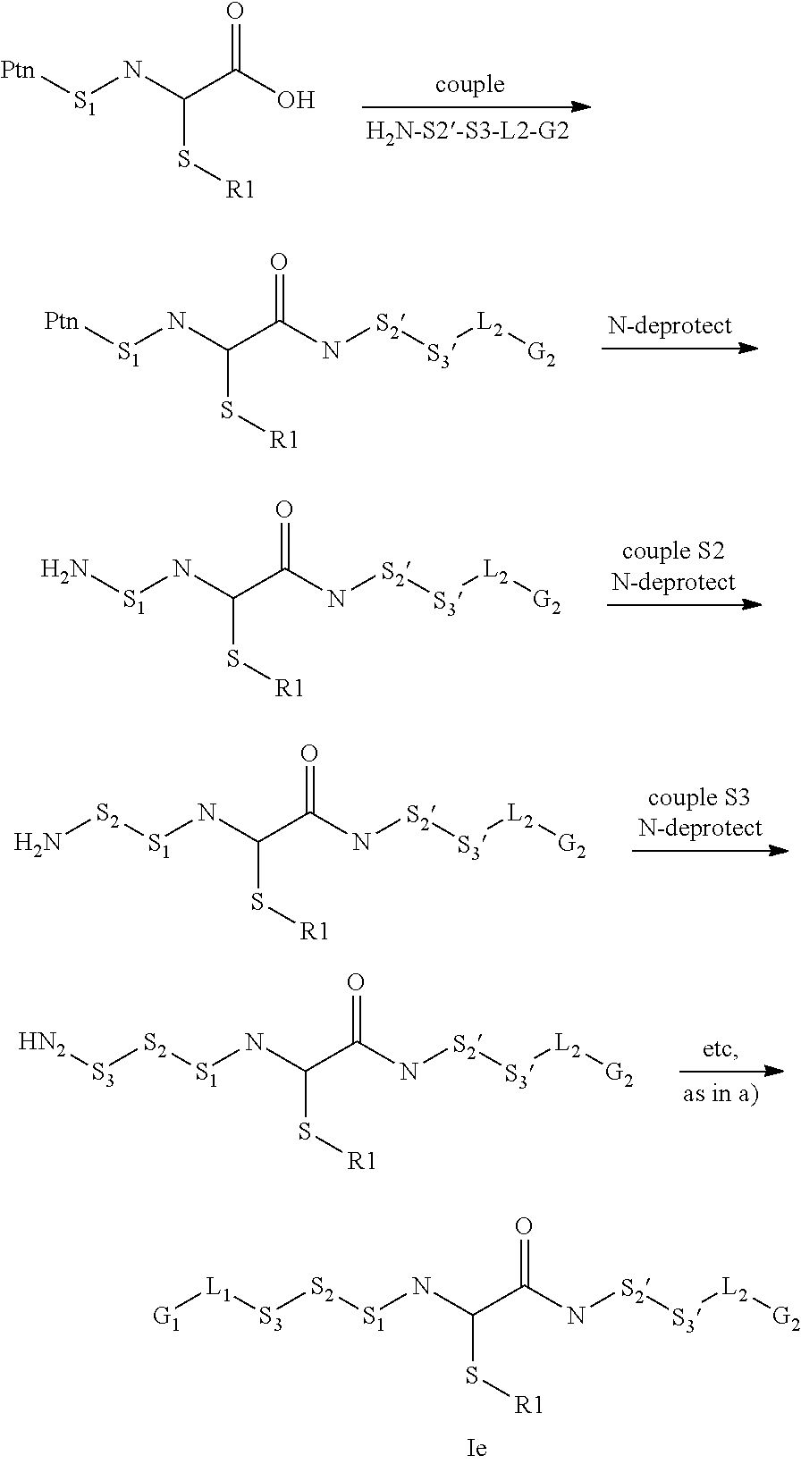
[G1][L1][S3][S2][S1]NC(C(N[S2][S3][L2][G2])=O)S[R1].[Ptn][S1]NC(S[R1])C(=O)N[S2][S3][L2][G2].N[S1]NC(C(N[S2][S3][L2][G2])=O)S[R1].N[S2][S1]NC(C(N[S2][S3][L2][G2])=O)S[R1].[HN2][S3][S2][S1]NC(S[R1])C(=O)N[S2][S3][L2][G2].[Ptn][S1]NC(C(=O)O)S[R1]
